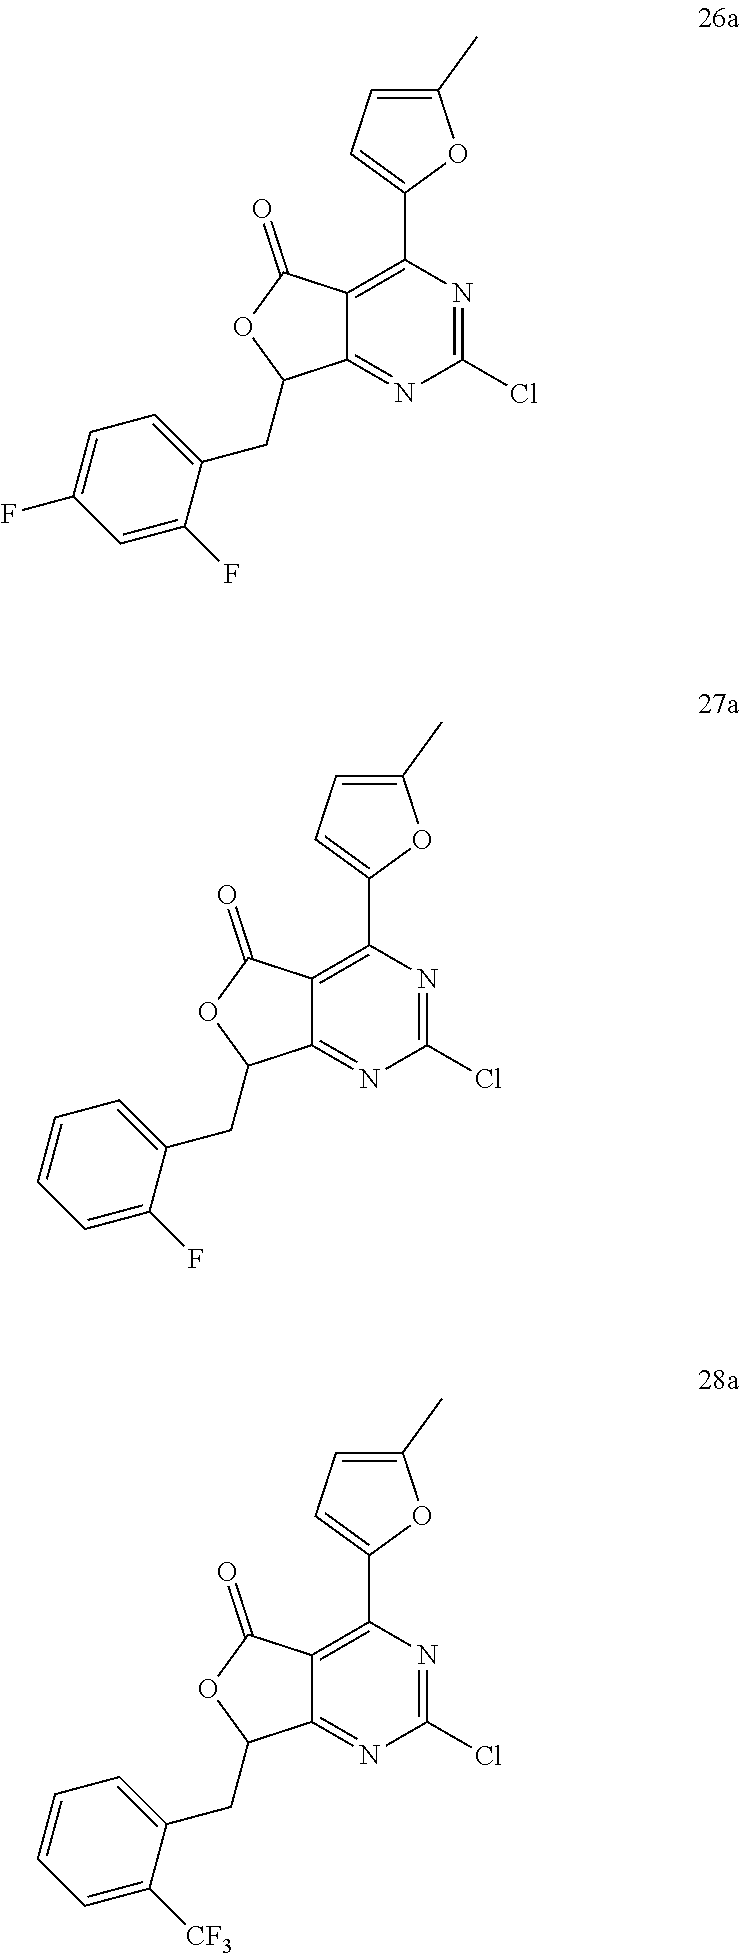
C12=C(C3=CC=C(C)O3)N=C(Cl)N=C1C(CC1=CC=C(F)C=C1F)OC2=O.C12=C(C3=CC=C(C)O3)N=C(Cl)N=C1C(CC1=CC=CC=C1F)OC2=O.C12=C(C3=CC=C(C)O3)N=C(Cl)N=C1C(CC1=CC=CC=C1[CF3])OC2=O
